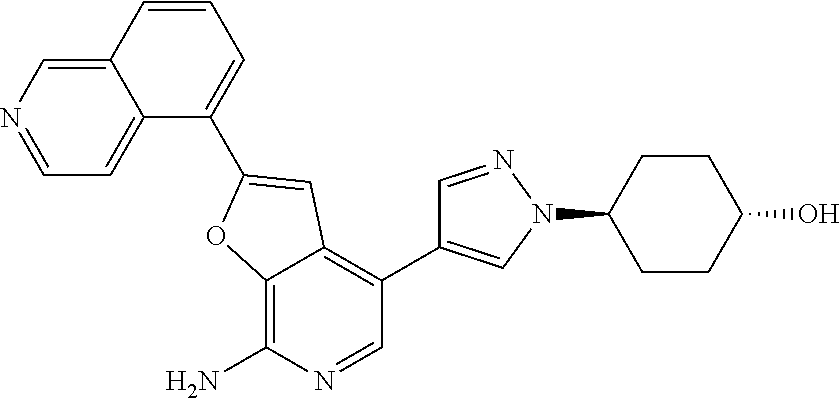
C12=C(N)N=CC(C3=CN(C4CCC(O)CC4)N=C3)=C1C=C(C1=CC=CC3=CN=CC=C13)O2
